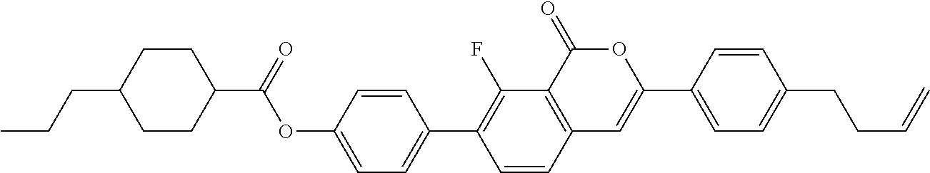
C12=C(C(=O)OC(C3=CC=C(CCC=C)C=C3)=C1)C(F)=C(C1=CC=C(OC(C3CCC(CCC)CC3)=O)C=C1)C=C2
